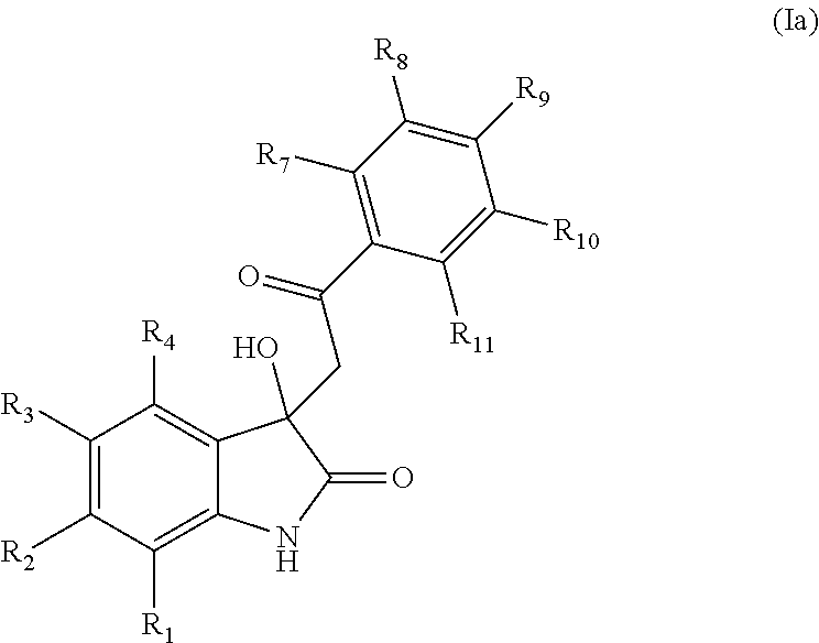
C1([R3])=C([R2])C([R1])=C2C(=C1[R4])C(O)(CC(C1=C([R7])C([R8])=C([R9])C([R10])=C1[R11])=O)C(=O)N2
